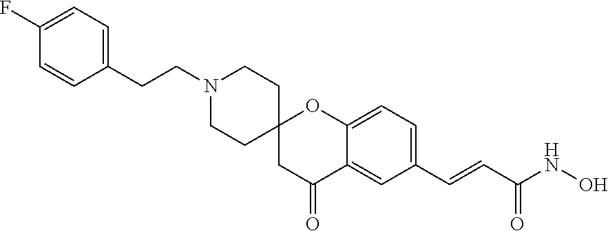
N1(CCC2=CC=C(F)C=C2)CCC2(CC1)CC(=O)C1=CC(C=CC(NO)=O)=CC=C1O2
